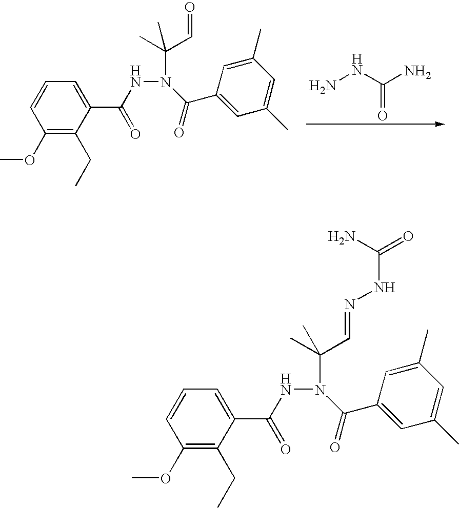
C1=CC(OC)=C(CC)C(C(=O)NN(C(C)(C=O)C)C(C2=CC(C)=CC(C)=C2)=O)=C1.NNC(N)=O.C1=CC(OC)=C(CC)C(C(=O)NN(C(=O)C2=CC(C)=CC(C)=C2)C(C)(C=NNC(=O)N)C)=C1
